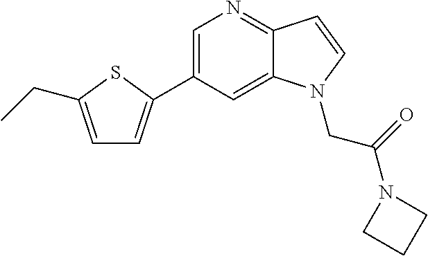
C1=C(C2=CC=C(CC)S2)C=C2C(=N1)C=CN2CC(N1CCC1)=O
